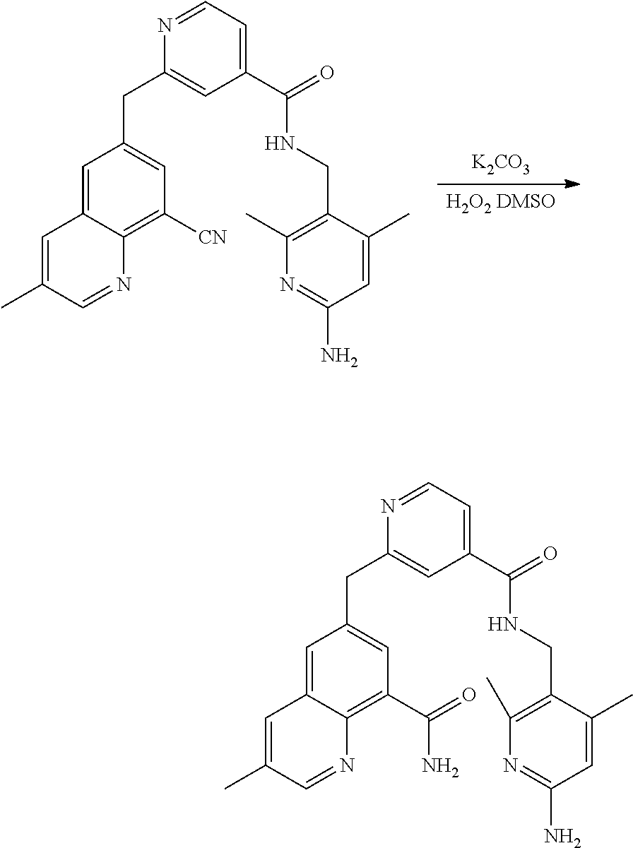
[H2O2 DMSO].[K2CO3].C1=C2C(=C([CN])C=C1CC1=CC(C(=O)NCC3=C(C)N=C(N)C=C3C)=CC=N1)N=CC(C)=C2.C1=C2C(=C(C(=O)N)C=C1CC1=CC(C(=O)NCC3=C(C)N=C(N)C=C3C)=CC=N1)N=CC(C)=C2
